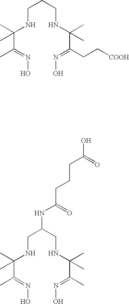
C(C(=NO)C)(NCCCNC(C(=NO)CC[COOH])(C)C)(C)C.C(C(=NO)C)(NCC(CNC(C(=NO)C)(C)C)NC(CCCC(O)=O)=O)(C)C
